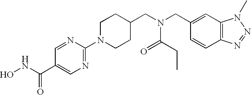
C1(N2CCC(CN(CC3=CC4=C(C=C3)N=NN4C)C(CC)=O)CC2)=NC=C(C(NO)=O)C=N1
